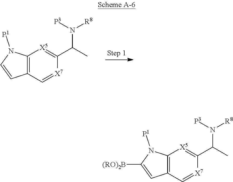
C12=C(C=[X7]C(C(C)N([P3])[R8])=[X5]1)C=CN2[P1].C12=C(C=[X7]C(C(C)N([P3])[R8])=[X5]1)C=C([(RO)2B])N2[P1]
